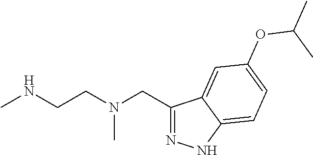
C1(CN(CCNC)C)=NNC2=CC=C(OC(C)C)C=C12
